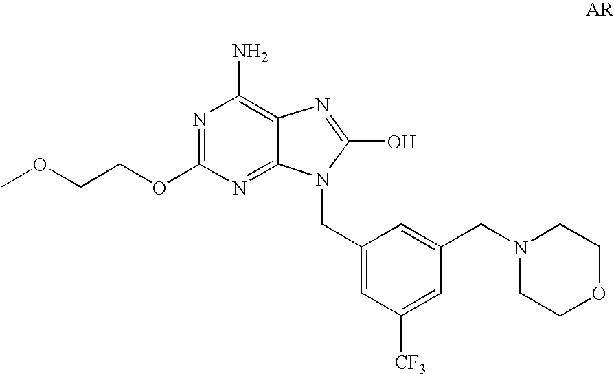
N1=C(OCCOC)N=C2C(=C1N)N=C(O)N2CC1=CC([CF3])=CC(CN2CCOCC2)=C1
